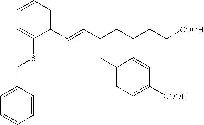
C1=CC=C(C=CC(CCCC[COOH])CC2=CC=C([COOH])C=C2)C(SCC2=CC=CC=C2)=C1
